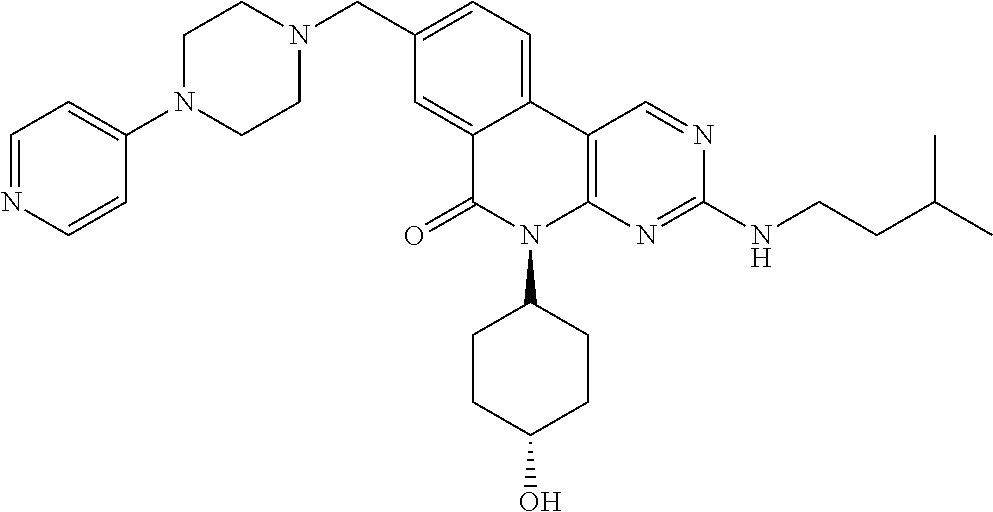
C1(CN2CCN(C3=CC=NC=C3)CC2)=CC=C2C(=C1)C(=O)N(C1CCC(O)CC1)C1=C2C=NC(NCCC(C)C)=N1
